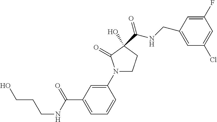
OC1(C(=O)NCC2=CC(Cl)=CC(F)=C2)CCN(C2=CC(C(NCCCO)=O)=CC=C2)C1=O
